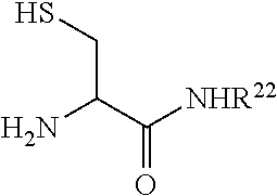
NC(C([NHR22])=O)CS
